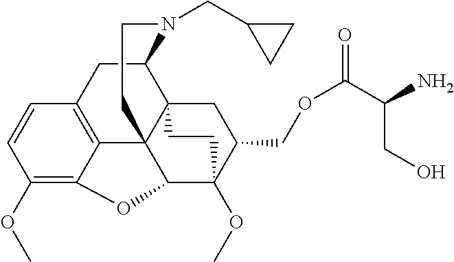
C1(OC)=C2C3=C(C=C1)CC1C45C3(C(C(OC)(C(COC(=O)C(CO)N)C4)CC5)O2)CCN1CC1CC1
